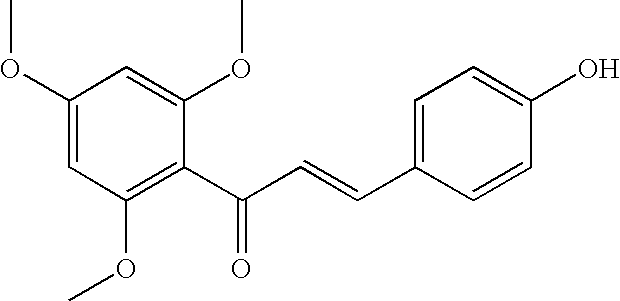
C1(OC)=CC(OC)=C(C(C=CC2=CC=C(O)C=C2)=O)C(OC)=C1
